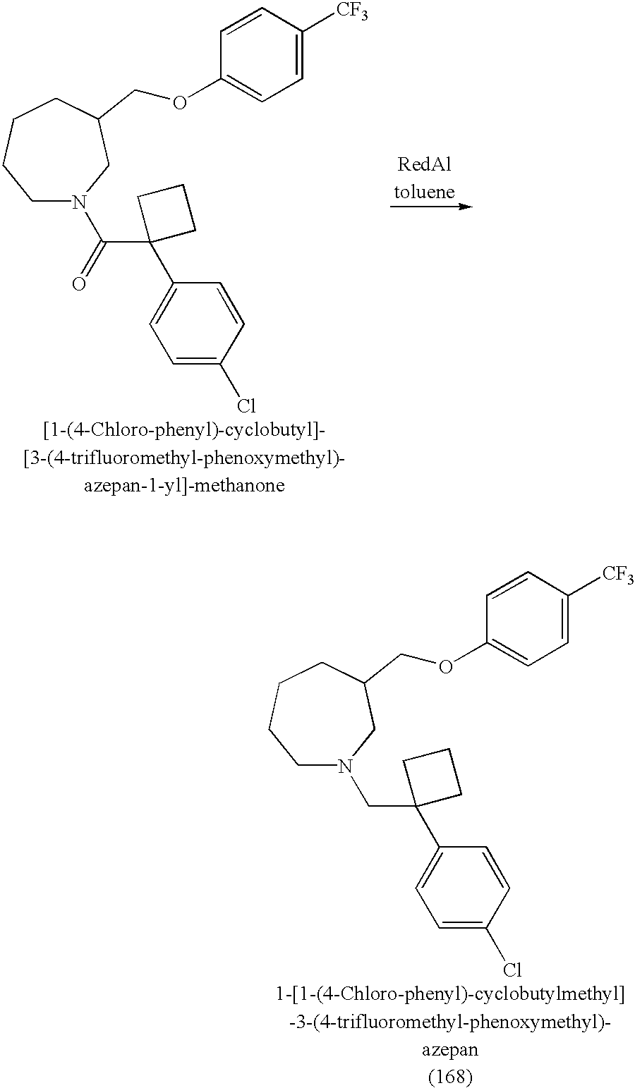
C(C1(C2=CC=C(Cl)C=C2)CCC1)(=O)N1CCCCC(COC2=CC=C([CF3])C=C2)C1.C(C1(C2=CC=C(Cl)C=C2)CCC1)N1CCCCC(COC2=CC=C([CF3])C=C2)C1
